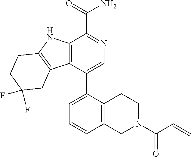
C12=C(C3=C(N1)CCC(F)(F)C3)C(C1=CC=CC3=C1CCN(C(C=C)=O)C3)=CN=C2C(=O)N
